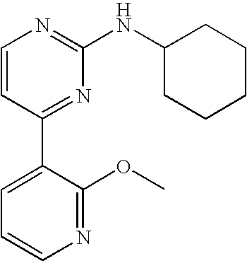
C1=CC(C2=CC=CN=C2OC)=NC(NC2CCCCC2)=N1
